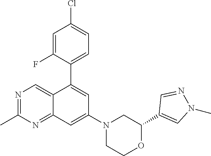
C1(C2=CN(C)N=C2)OCCN(C2=CC3=NC(C)=NC=C3C(C3=CC=C(Cl)C=C3F)=C2)C1
